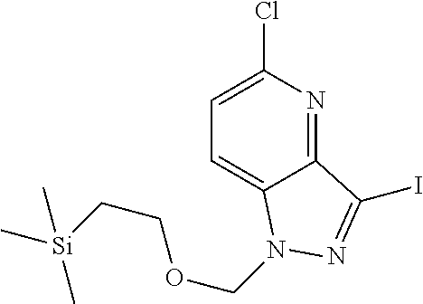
C1=C(Cl)N=C2C(=C1)N(COCC[Si](C)(C)C)N=C2I
